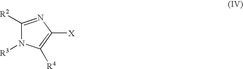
C1([R2])=NC([X])=C([R4])N1[R3]
